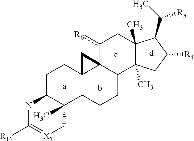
C1C2C(C)(C3C4(C1)C1(C(CC3)C3(C)C(C)(Cc1[R6])C(C(C)[R5])C([R4])C3)C4)C[X1]=C([R11])N2
